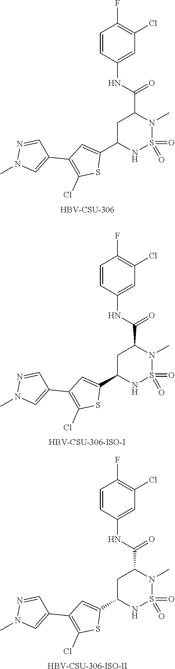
C1C(C2=CC(C3=CN(C)N=C3)=C(Cl)S2)NS(=O)(=O)N(C)C1C(NC1=CC(Cl)=C(F)C=C1)=O.[HBV-CSU-306].C1C(C2=CC(C3=CN(C)N=C3)=C(Cl)S2)NS(=O)(=O)N(C)C1C(NC1=CC(Cl)=C(F)C=C1)=O.[HBV-CSU-306-ISO-I].C1C(C2=CC(C3=CN(C)N=C3)=C(Cl)S2)NS(=O)(=O)N(C)C1C(NC1=CC(Cl)=C(F)C=C1)=O.[HBV-CSU-306-ISO-II]
